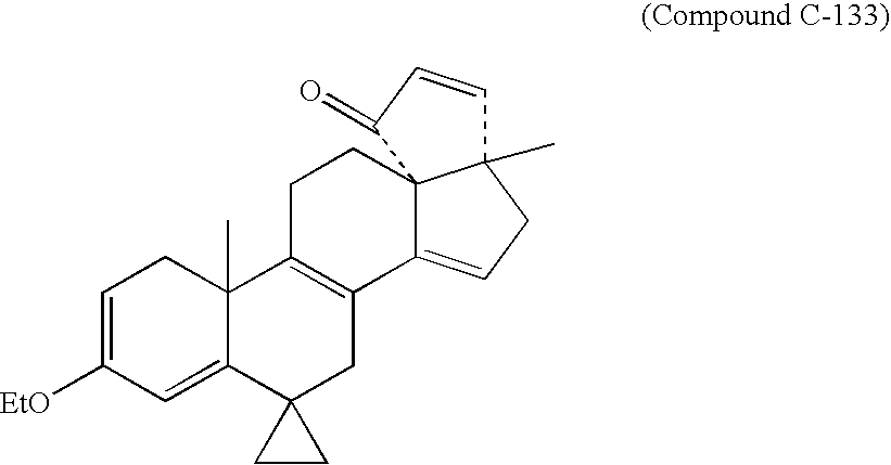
C1=C([EtO])C=C2C(C)(C1)C1=C(CC23CC3)C2=CCC3(C)C2(CC1)C(=O)C=C3
